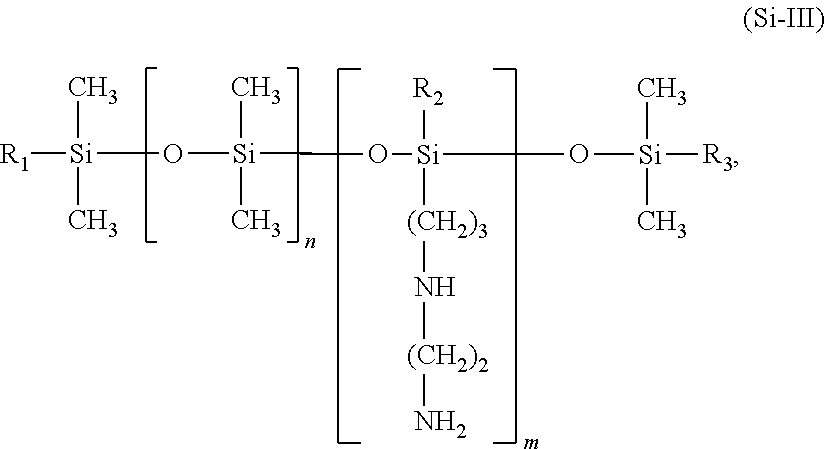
[R1][Si](O[Si](C)(C)O[Si]([R2])([(CH2)3]N[(CH2)2]N)O[Si](C)(C)[R3])(C)C
